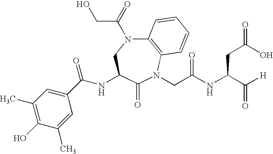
C12=C(N(CC(NC(C([H])=O)CC(=O)O)=O)C(=O)C(NC(C3=CC(C)=C(O)C(C)=C3)=O)CN1C(=O)CO)C=CC=C2
